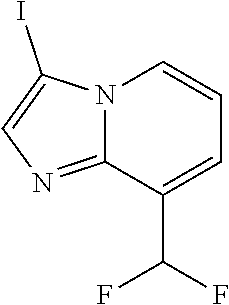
C12=NC=C(I)N1C=CC=C2C(F)F
